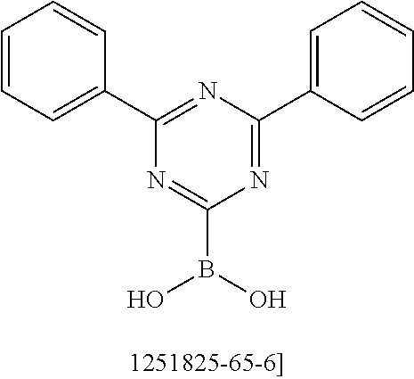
C1=CC=C(C2=NC(C3=CC=CC=C3)=NC(B(O)O)=N2)C=C1
